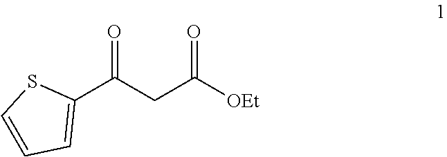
S1C=CC=C1C(=O)CC(=O)[OEt]
